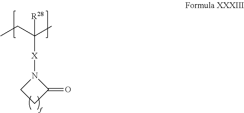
CCC(C)([R28])[X]N1CCC1=O
